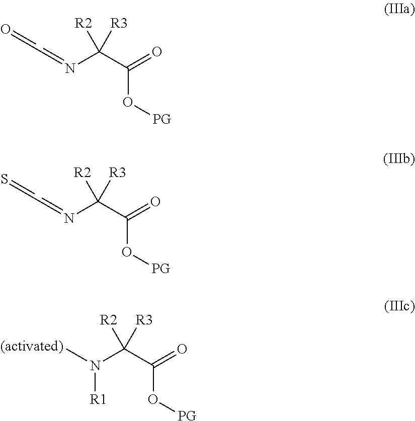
N(C(C(=O)O[PG])([R2])[R3])(C)[R1].N(C(C(=O)O[PG])([R2])[R3])=CC=O.N(C(C(=O)O[PG])([R2])[R3])=CC=S
